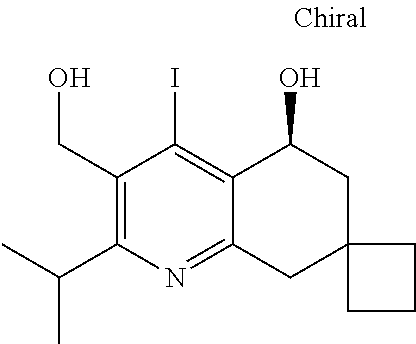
C(C1=C(C(C)C)N=C2C(=C1I)C(O)CC1(C2)CCC1)O
